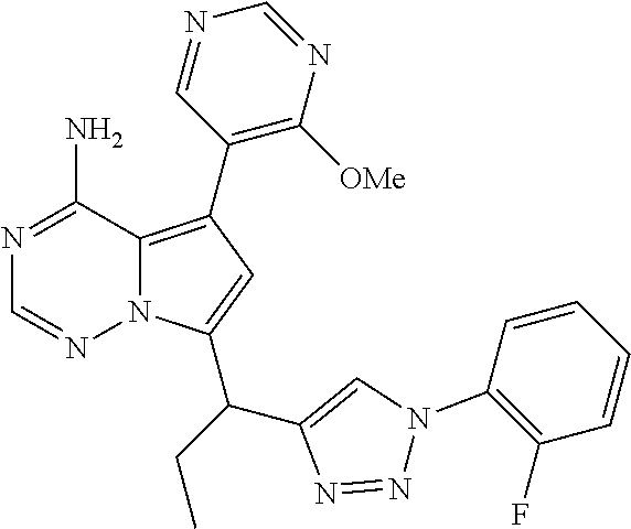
N1=C(N)C2=C(C3=C([OMe])N=CN=C3)C=C(C(CC)C3=CN(C4=C(F)C=CC=C4)N=N3)N2N=C1
